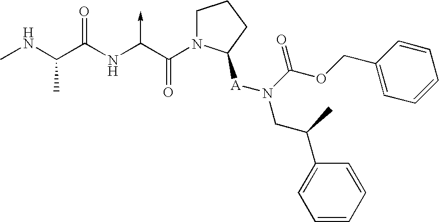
C(NC)(C(NC(C(N1CCCC1[A]N(CC(C1=CC=CC=C1)C)C(OCC1=CC=CC=C1)=O)=O)->C)=O)C
